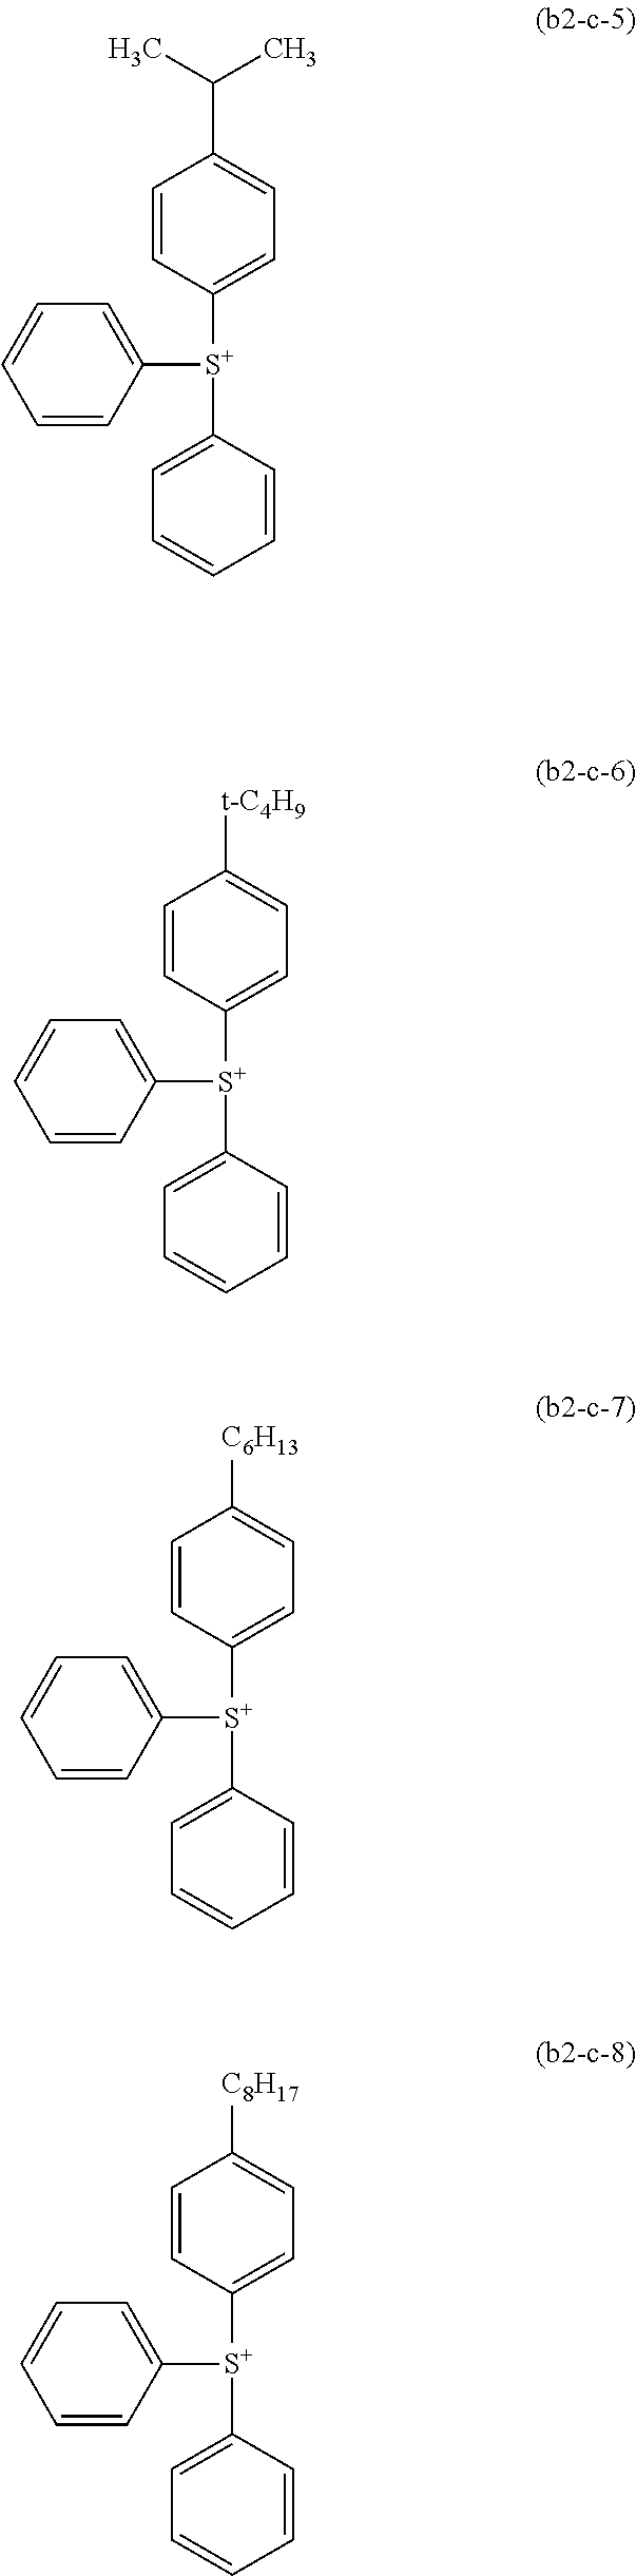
C1=CC([S+](C2=CC=CC=C2)C2=CC=CC=C2)=CC=C1C(C)C.C1=CC([S+](C2=CC=CC=C2)C2=CC=CC=C2)=CC=C1[t-C4H9].C1=CC([S+](C2=CC=CC=C2)C2=CC=CC=C2)=CC=C1[C6H13].C1=CC([S+](C2=CC=CC=C2)C2=CC=CC=C2)=CC=C1[C8H17]
